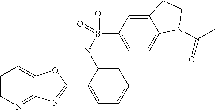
C12=NC=CC=C1OC(C1=CC=CC=C1NS(C1=CC=C3C(=C1)CCN3C(C)=O)(=O)=O)=N2
